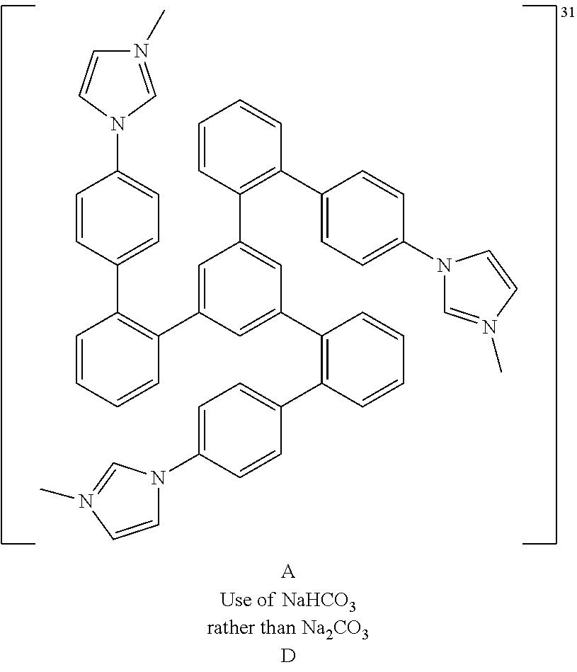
C1=CC=CC(C2=CC(C3=C(C4=CC=C(N5C=N(C)C=C5)C=C4)C=CC=C3)=CC(C3=C(C4=CC=C(N5C=CN(C)=C5)C=C4)C=CC=C3)=C2)=C1C1=CC=C(N2C=CN(C)=C2)C=C1
